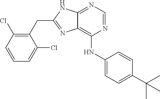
C1(CC2=NC3=C(NC4=CC=C(C(C)(C)C)C=C4)N=CN=C3N2)=C(Cl)C=CC=C1Cl
